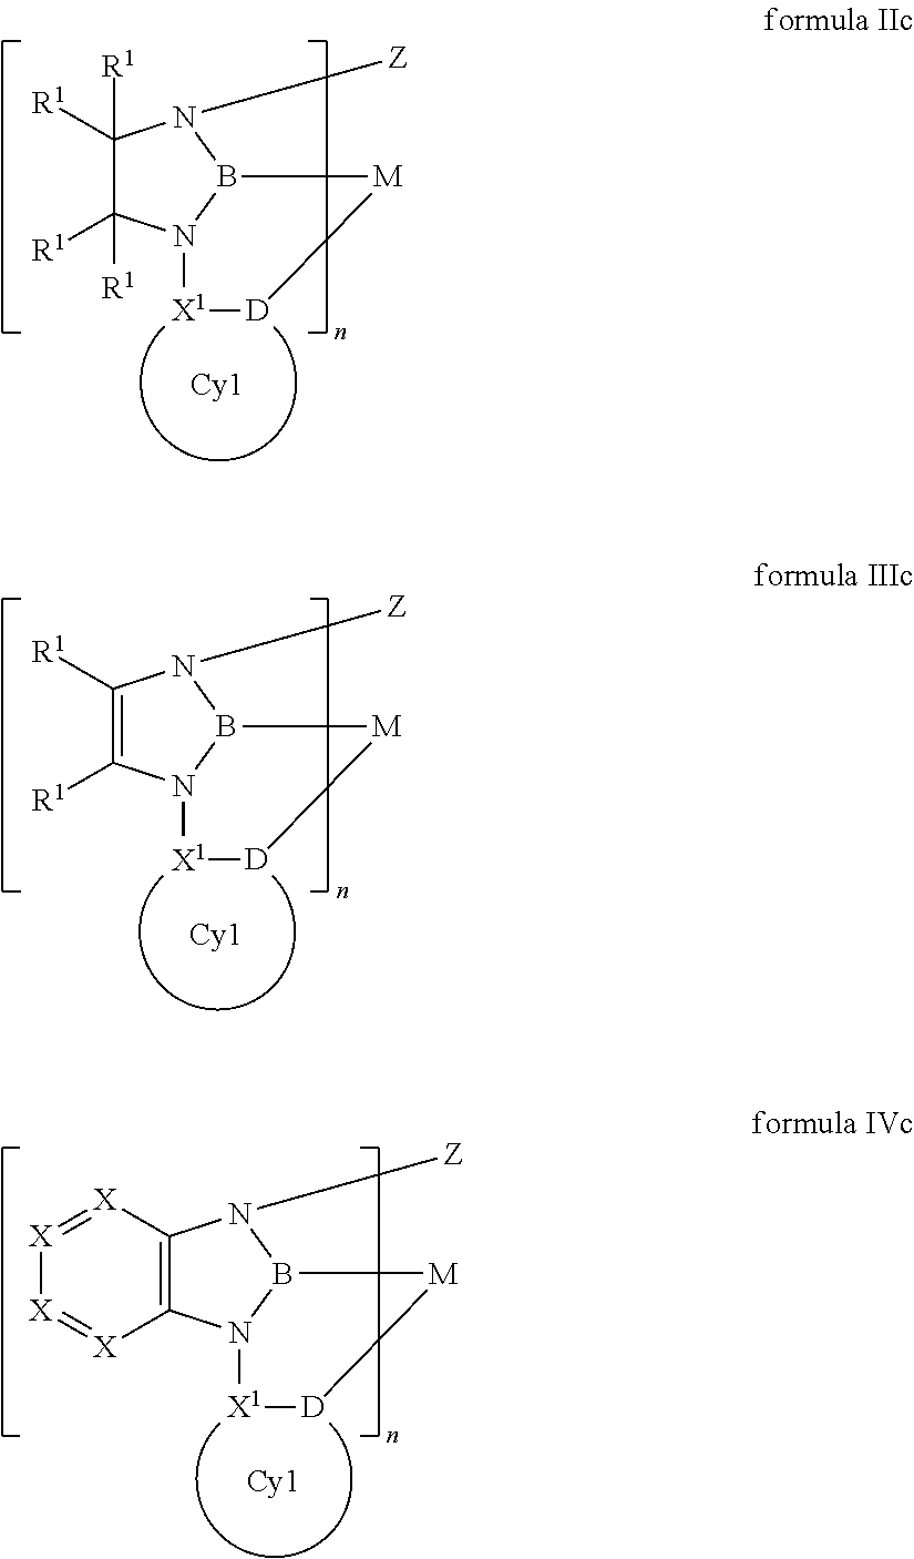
C1([R1])([R1])C([R1])([R1])N2B(N1[Z])[M][D][X1]2.C1([R1])=C([R1])N2B([M][D][X1]2)N1[Z].C12=C(N3B([M][D][X1]3)N1[Z])[X]=[X][X]=[X]2
